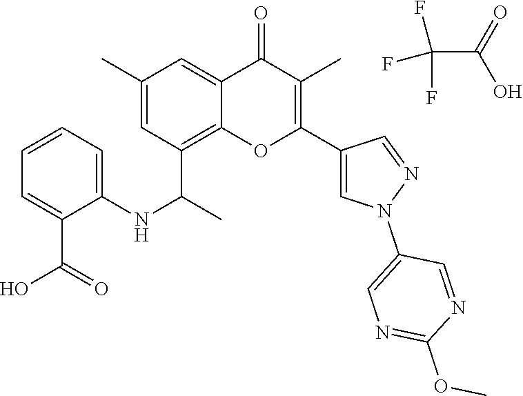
FC(F)(F)C(=O)O.C12=C(C(C)NC3=CC=CC=C3C(O)=O)C=C(C)C=C1C(=O)C(C)=C(C1=CN(C3=CN=C(OC)N=C3)N=C1)O2
